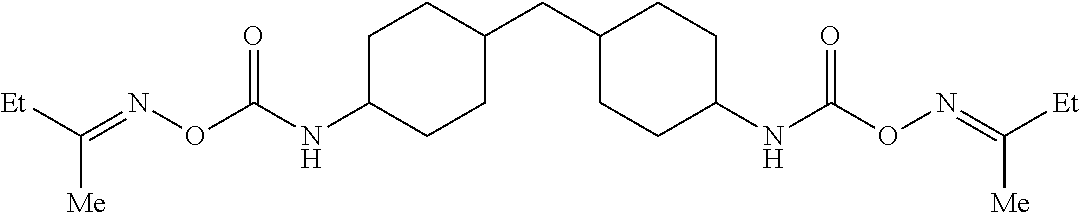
C1C(NC(=O)ON=C([Et])[Me])CCC(CC2CCC(NC(=O)ON=C([Me])[Et])CC2)C1
